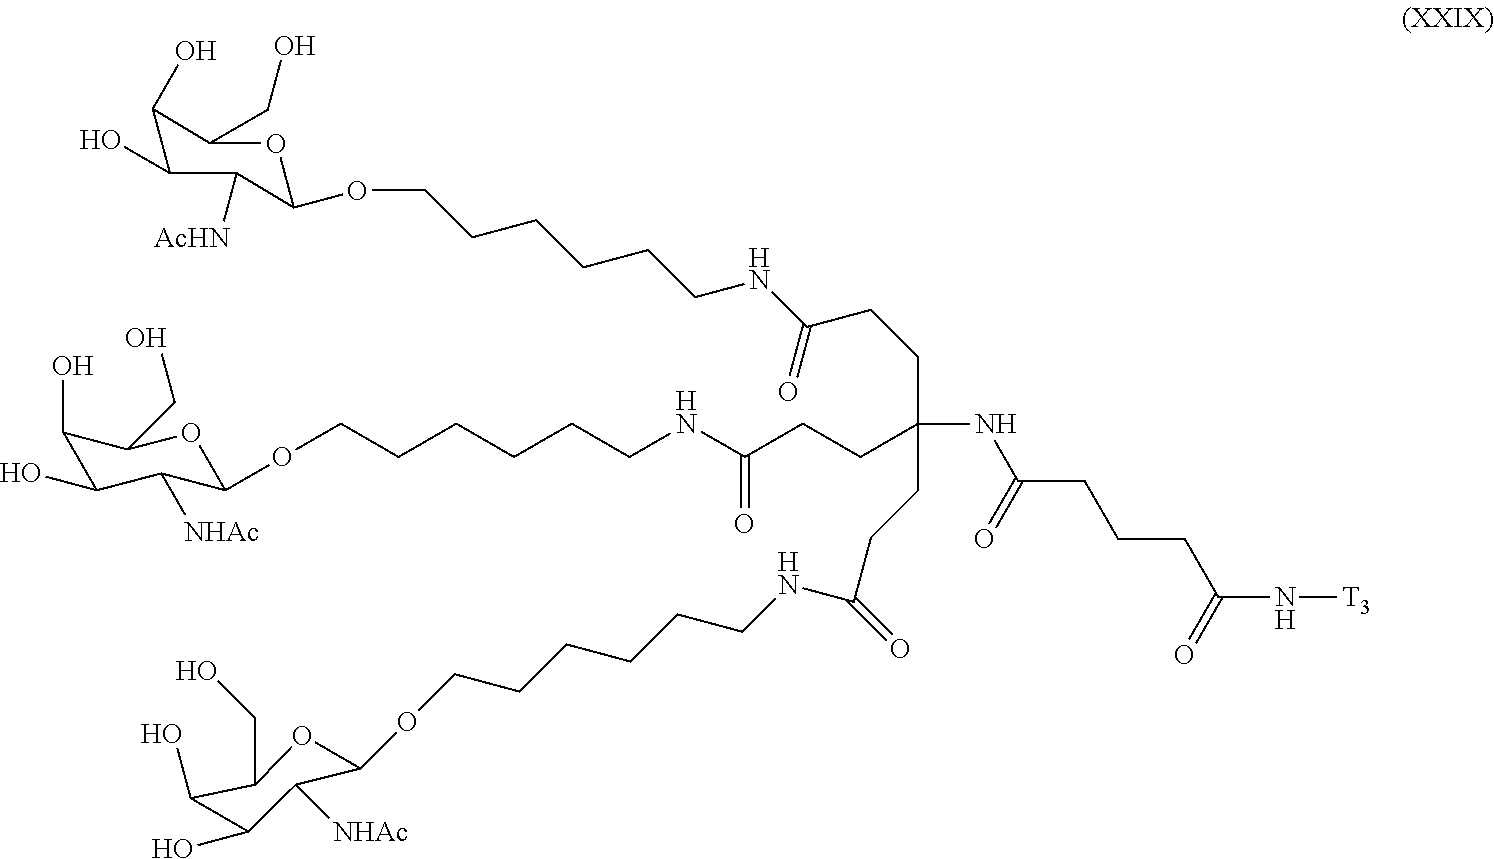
C1(O)C(O)C([NHAc])C(OCCCCCCNC(CCC(NC(CCCC(N[T3])=O)=O)(CCC(NCCCCCCOC2C([AcHN])C(O)C(O)C(CO)O2)=O)CCC(NCCCCCCOC2C([NHAc])C(O)C(O)C(CO)O2)=O)=O)OC1CO
